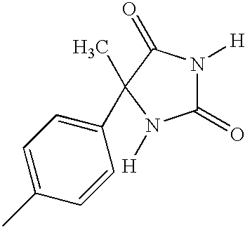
C1(=O)N([H])C(=O)C(C2=CC=C(C)C=C2)(C)N1[H]
